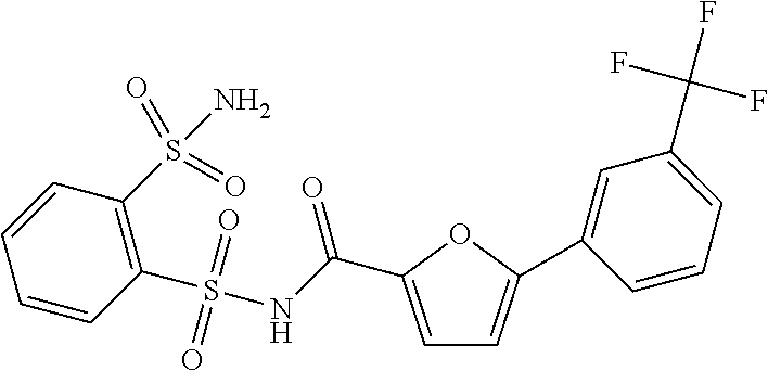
C1=CC=CC(S(NC(C2=CC=C(C3=CC(C(F)(F)F)=CC=C3)O2)=O)(=O)=O)=C1S(N)(=O)=O
